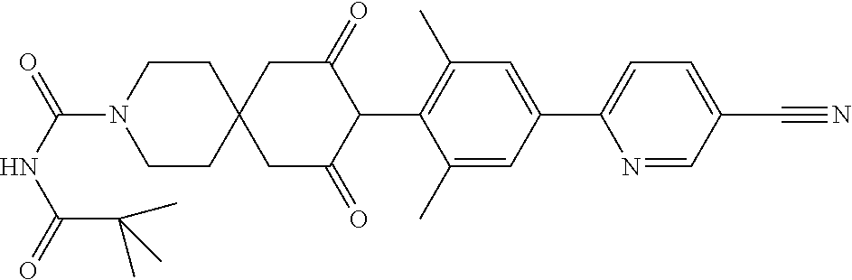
C1(C)=CC(C2=CC=C(C#N)C=N2)=CC(C)=C1C1C(=O)CC2(CC1=O)CCN(C(NC(=O)C(C)(C)C)=O)CC2
